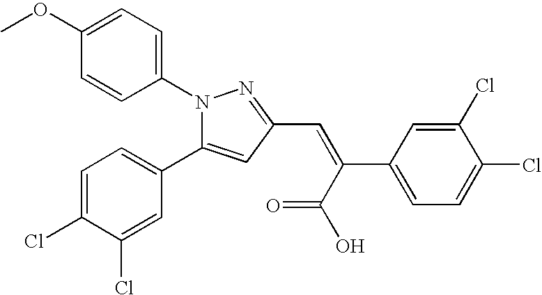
N1(C2=CC=C(OC)C=C2)C(C2=CC=C(Cl)C(Cl)=C2)=CC(C=C(C2=CC=C(Cl)C(Cl)=C2)C(=O)O)=N1
